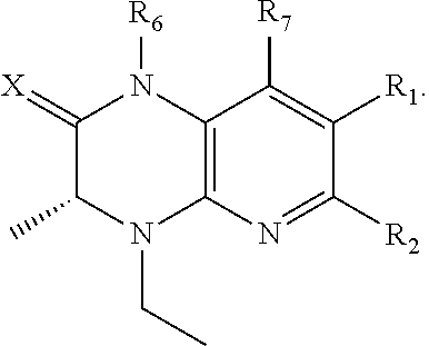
C12=C(N=C([R2])C([R1])=C1[R7])N(CC)C(C)C(=[X])N2[R6]
